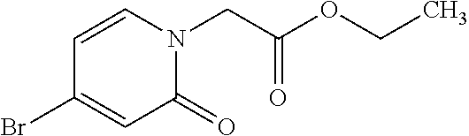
C(N1C=CC(Br)=CC1=O)C(OCC)=O
